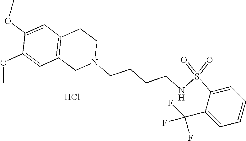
C1=C(OC)C(OC)=CC2=C1CCN(CCCCNS(=O)(=O)C1=CC=CC=C1C(F)(F)F)C2.Cl
